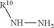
[R10]NN
